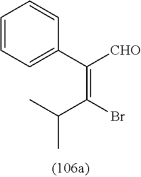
C1=CC=C(C([CHO])=C(Br)C(C)C)C=C1
